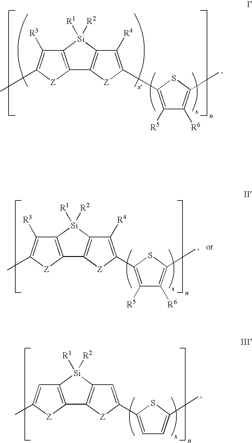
C12=C([Si]([R1])([R2])C3=C1[Z]C(C1=C([R5])C([R6])=C(C)S1)=C3[R4])C([R3])=C(C)[Z]2.C12=C([Si]([R1])([R2])C3=C1[Z]C(C1=CC=C(C)S1)=C3)C=C(C)[Z]2.C12=C([Si]([R1])([R2])C3=C1[Z]C(C1=C([R5])C([R6])=C(C)S1)=C3[R4])C([R3])=C(C)[Z]2
